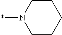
C1CN(*)CCC1
